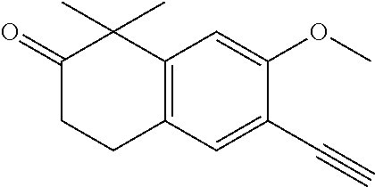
C1(=O)CCC2=C(C1(C)C)C=C(OC)C(C#C)=C2
